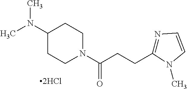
N1=C(CCC(N2CCC(N(C)C)CC2)=O)N(C)C=C1
